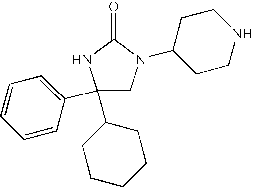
C1(C2CCCCC2)(C2=CC=CC=C2)CN(C2CCNCC2)C(=O)N1
